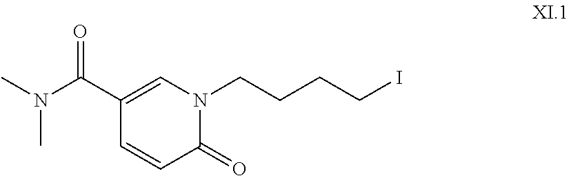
C1(C(N(C)C)=O)=CN(CCCCI)C(=O)C=C1
